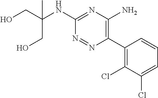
C1(NC(CO)(C)CO)=NC(N)=C(C2=C(Cl)C(Cl)=CC=C2)N=N1
